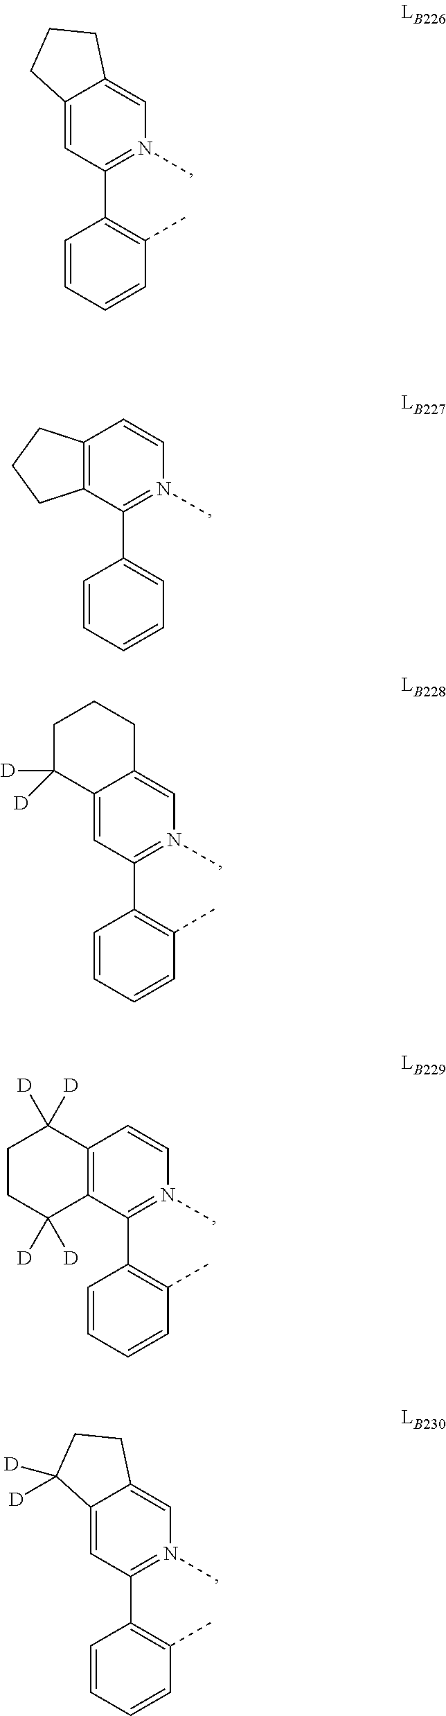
C12=CC(C3=C(C)C=CC=C3)=N(C)C=C1CCC2.C12=C(C(C3=CC=CC=C3)=N(C)C=C1)CCC2.C12=CC(C3=C(C)C=CC=C3)=N(C)C=C1CCC2([D])[D].C12=CC(C3=C(C)C=CC=C3)=N(C)C=C1CCCC2([D])[D].C12=C(C(C3=C(C)C=CC=C3)=N(C)C=C1)C([D])([D])CCC2([D])[D]
